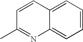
C1=CC2=CC=CC=C2N=C1C
